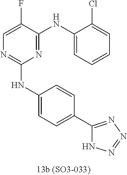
C1=C(F)C(NC2=CC=CC=C2Cl)=NC(NC2=CC=C(C3=NN=NN3)C=C2)=N1
